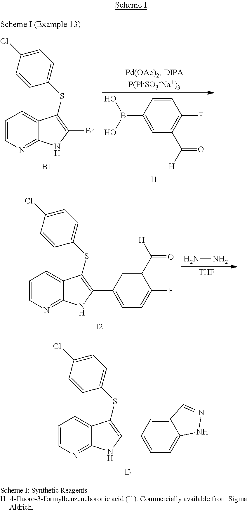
C1=CC(Cl)=CC=C1SC1=C(C2=CC=C3C(=C2)C=NN3)NC2=NC=CC=C21.[I3].C1=C(B(O)O)C=CC(F)=C1C(=O)[H].[I1].C1=CC(Cl)=CC=C1SC1=C(Br)NC2=NC=CC=C21.[B1].C1=CC(Cl)=CC=C1SC1=C(C2=CC=C(F)C(C(=O)[H])=C2)NC2=NC=CC=C21.[I2].NN.[THF]
